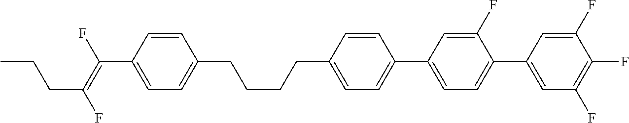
C1(CCCCC2=CC=C(C(=C(F)CCC)F)C=C2)=CC=C(C2=CC=C(C3=CC(F)=C(F)C(F)=C3)C(F)=C2)C=C1
